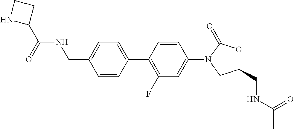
C1=CC(C2=C(F)C=C(N3CC(CNC(C)=O)OC3=O)C=C2)=CC=C1CNC(C1CCN1)=O
